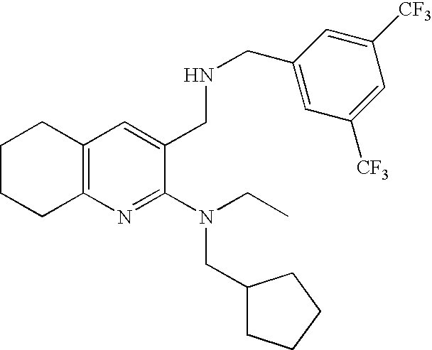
C1CCC2=C(C1)C=C(CNCC1=CC([CF3])=CC([CF3])=C1)C(N(CC)CC1CCCC1)=N2
